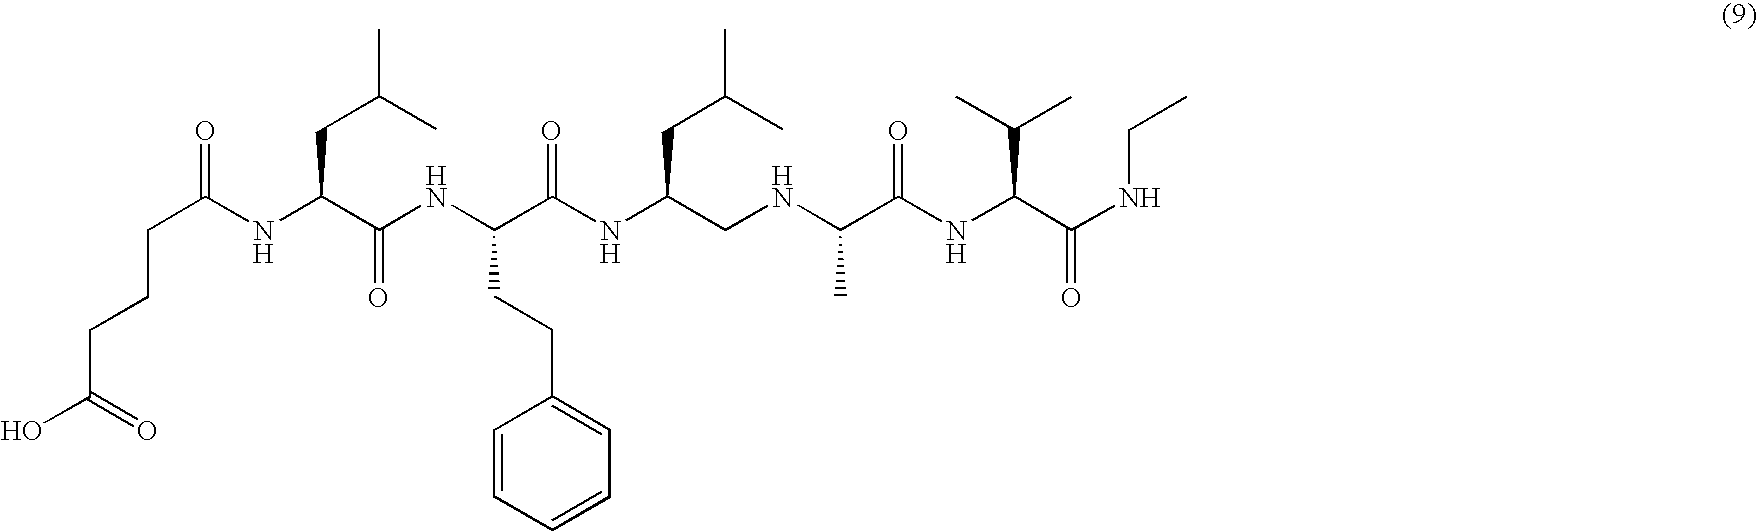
O=C(NC(C(NC(C(NC(CNC(C(NC(C(NCC)=O)C(C)C)=O)C)CC(C)C)=O)CCC1=CC=CC=C1)=O)CC(C)C)CCCC(O)=O
